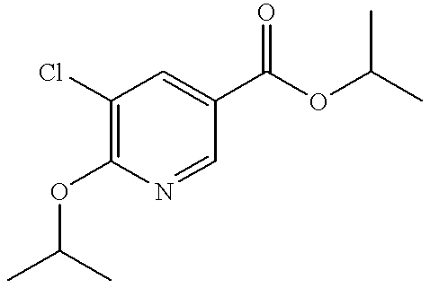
C1(Cl)=C(OC(C)C)N=CC(C(OC(C)C)=O)=C1
